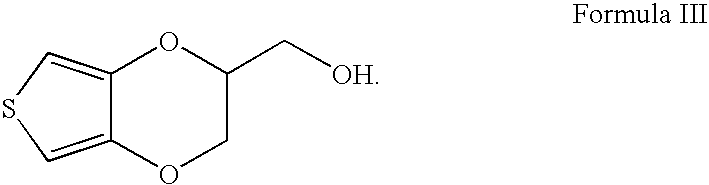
C12=CSC=C1OCC(C[OH])O2
